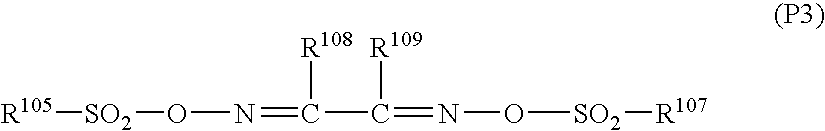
[R105][SO2]ON=C(C([R109])=NO[SO2][R107])[R108]
